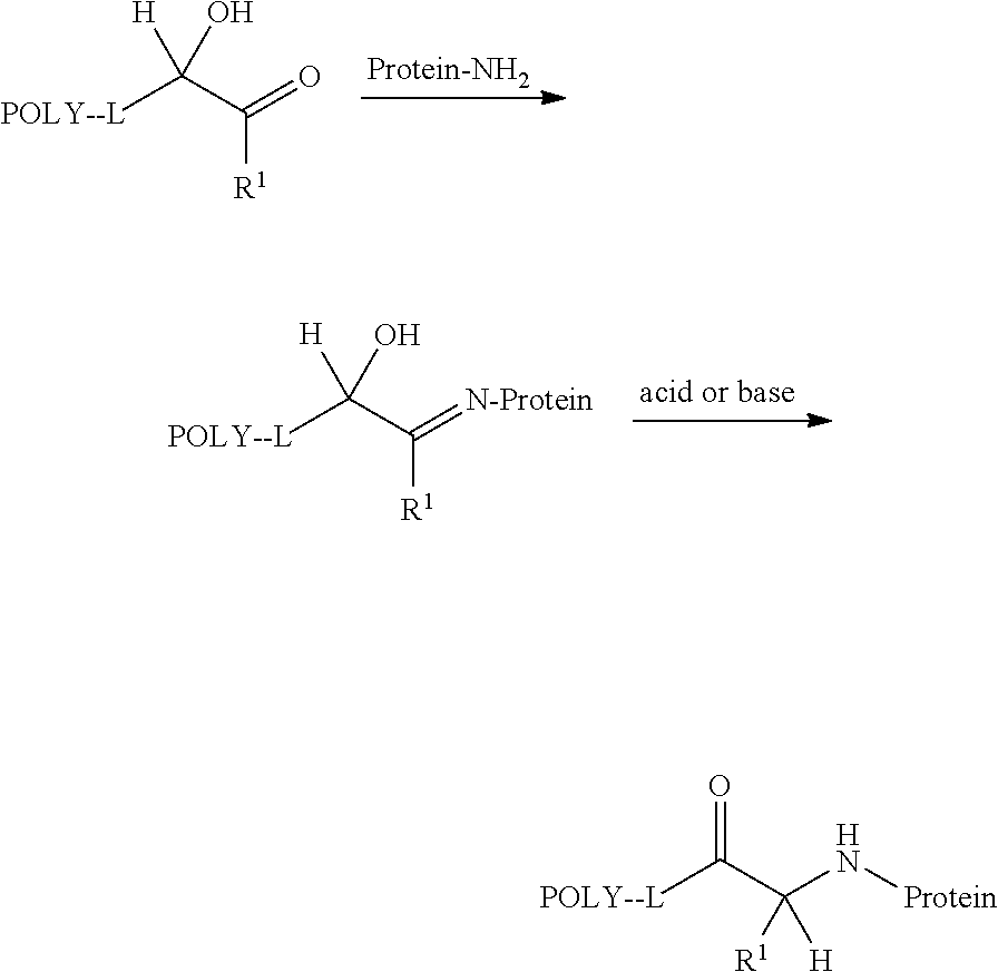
[POLY--L]C(C(=O)[R1])([H])O.[POLY--L]C(C(=[N-Protein])[R1])([H])O.[Protein]NC(C([POLY--L])=O)([R1])[H]
